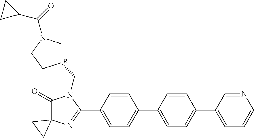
C1(=O)C2(N=C(C3=CC=C(C4=CC=C(C5=CC=CN=C5)C=C4)C=C3)N1CC1CN(C(=O)C3CC3)CC1)CC2.[R]
